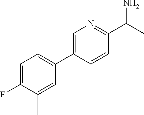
C1=C(F)C(C)=CC(C2=CN=C(C(N)C)C=C2)=C1
